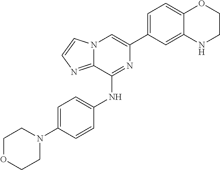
C1(C2=CC=C3C(=C2)NCCO3)=CN2C(=NC=C2)C(NC2=CC=C(N3CCOCC3)C=C2)=N1
